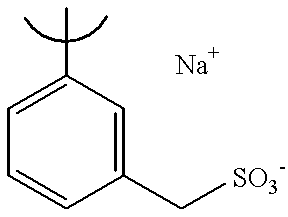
C1=C(C)C=C(C[SO3-])C=C1
